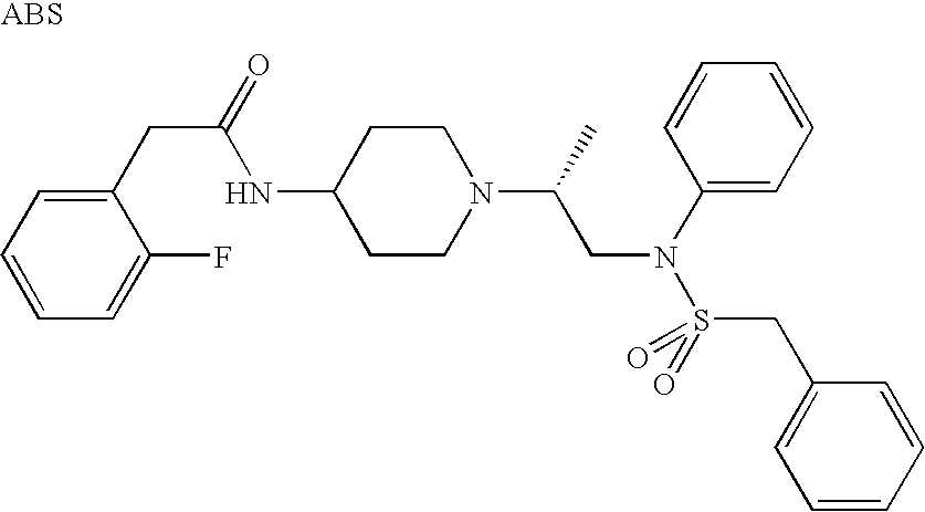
N(C1CCN(C(C)CN(S(=O)(CC2=CC=CC=C2)=O)C2=CC=CC=C2)CC1)C(CC1=CC=CC=C1F)=O
